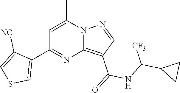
C12=C(C(=O)NC(C3CC3)[CF3])C=NN1C(C)=CC(C1=CSC=C1[NC])=N2
